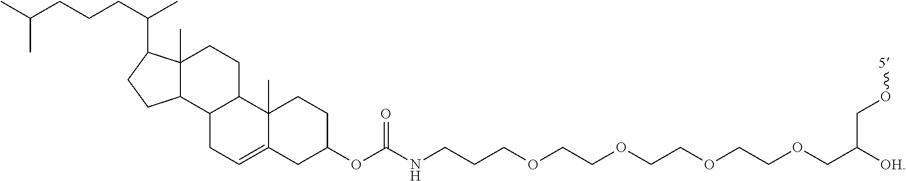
C12(C)C(C3C(CC1)C1(C)C(=CC3)CC(OC(NCCCOCCOCCOCCOCC([OH])CO[5])=O)CC1)CCC2C(C)CCCC(C)C
